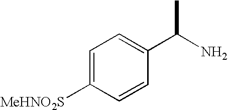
C1=C([MeHNO2S])C=CC(C(N)C)=C1
